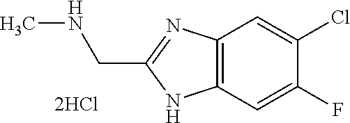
C12=C(C=C(F)C(Cl)=C1)NC(CNC)=N2.[2HCl]
